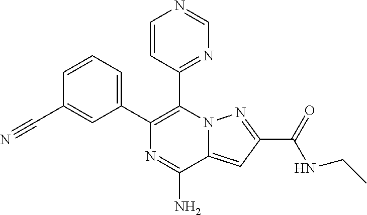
N12C(=CC(C(=O)NCC)=N1)C(N)=NC(C1=CC=CC(C#N)=C1)=C2C1=NC=NC=C1
